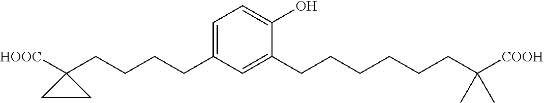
C1=C(O)C(CCCCCCC([COOH])(C)C)=CC(CCCCC2([HOOC])CC2)=C1
